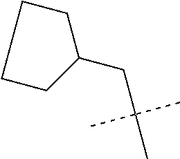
C1CC(CC(C)(C)C)CC1
